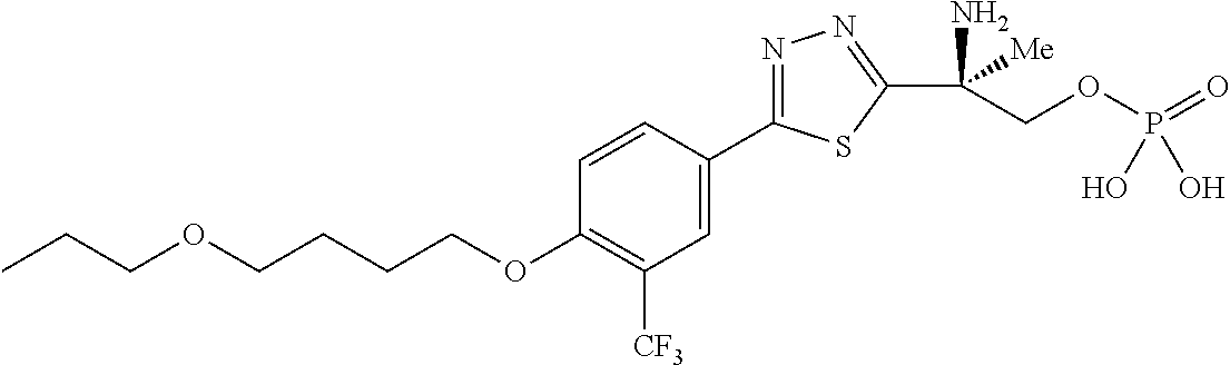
O(CCCCOC1=C([CF3])C=C(C2=NN=C(C(N)([Me])COP(=O)(O)O)S2)C=C1)CCC
